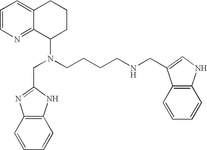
C1=CN=C2C(=C1)CCCC2N(CCCCNCC1=CNC2=C1C=CC=C2)CC1=NC2=C(N1)C=CC=C2
